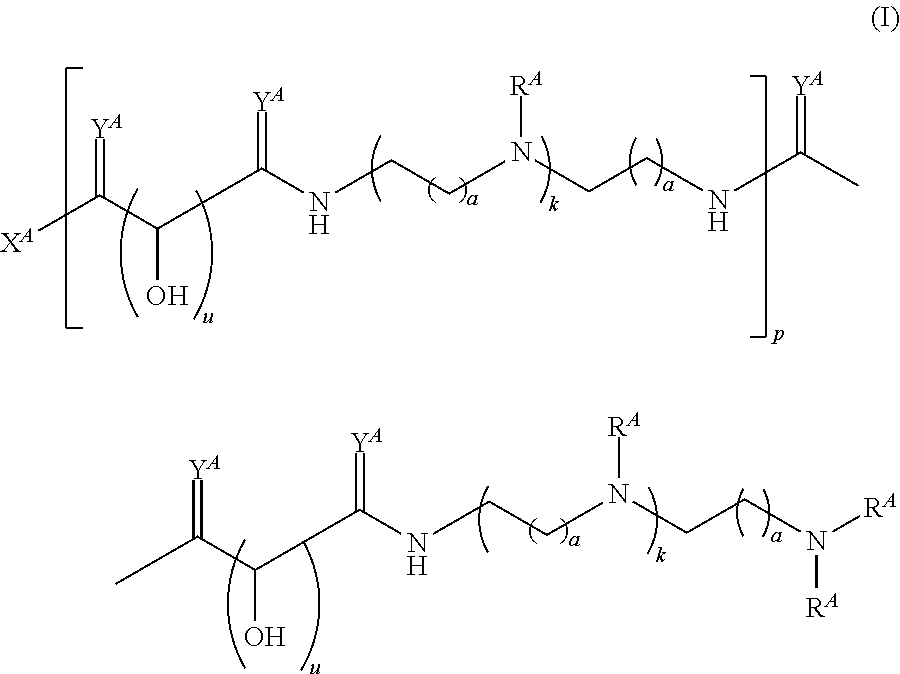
C([XA])(C(C(NCCN(CCNC(C)=[YA])[RA])=[YA])O)=[YA].C(C(NCCN(CCN([RA])[RA])[RA])=[YA])(O)C(=[YA])C
